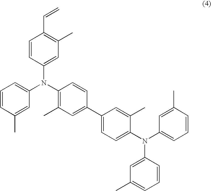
C1=CC(N(C2=C(C)C=C(C3=CC=C(N(C4=CC=CC(C)=C4)C4=CC(C)=CC=C4)C(C)=C3)C=C2)C2=CC=CC(C)=C2)=CC(C)=C1C=C
